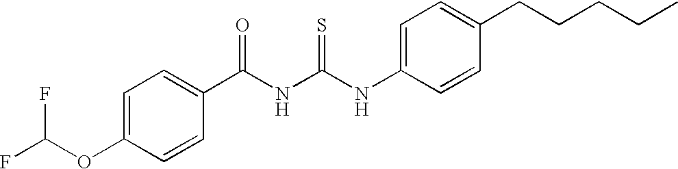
C1(C(NC(NC2=CC=C(CCCCC)C=C2)=S)=O)=CC=C(OC(F)F)C=C1
